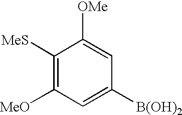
C1([MeS])=C([MeO])C=C([B(OH)2])C=C1[OMe]
